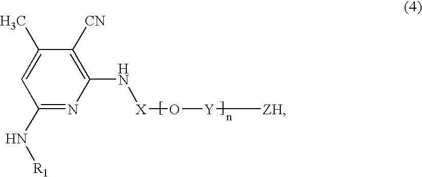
C1(N[R1])=NC(N[X]O[Y][ZH])=C([CN])C(C)=C1
